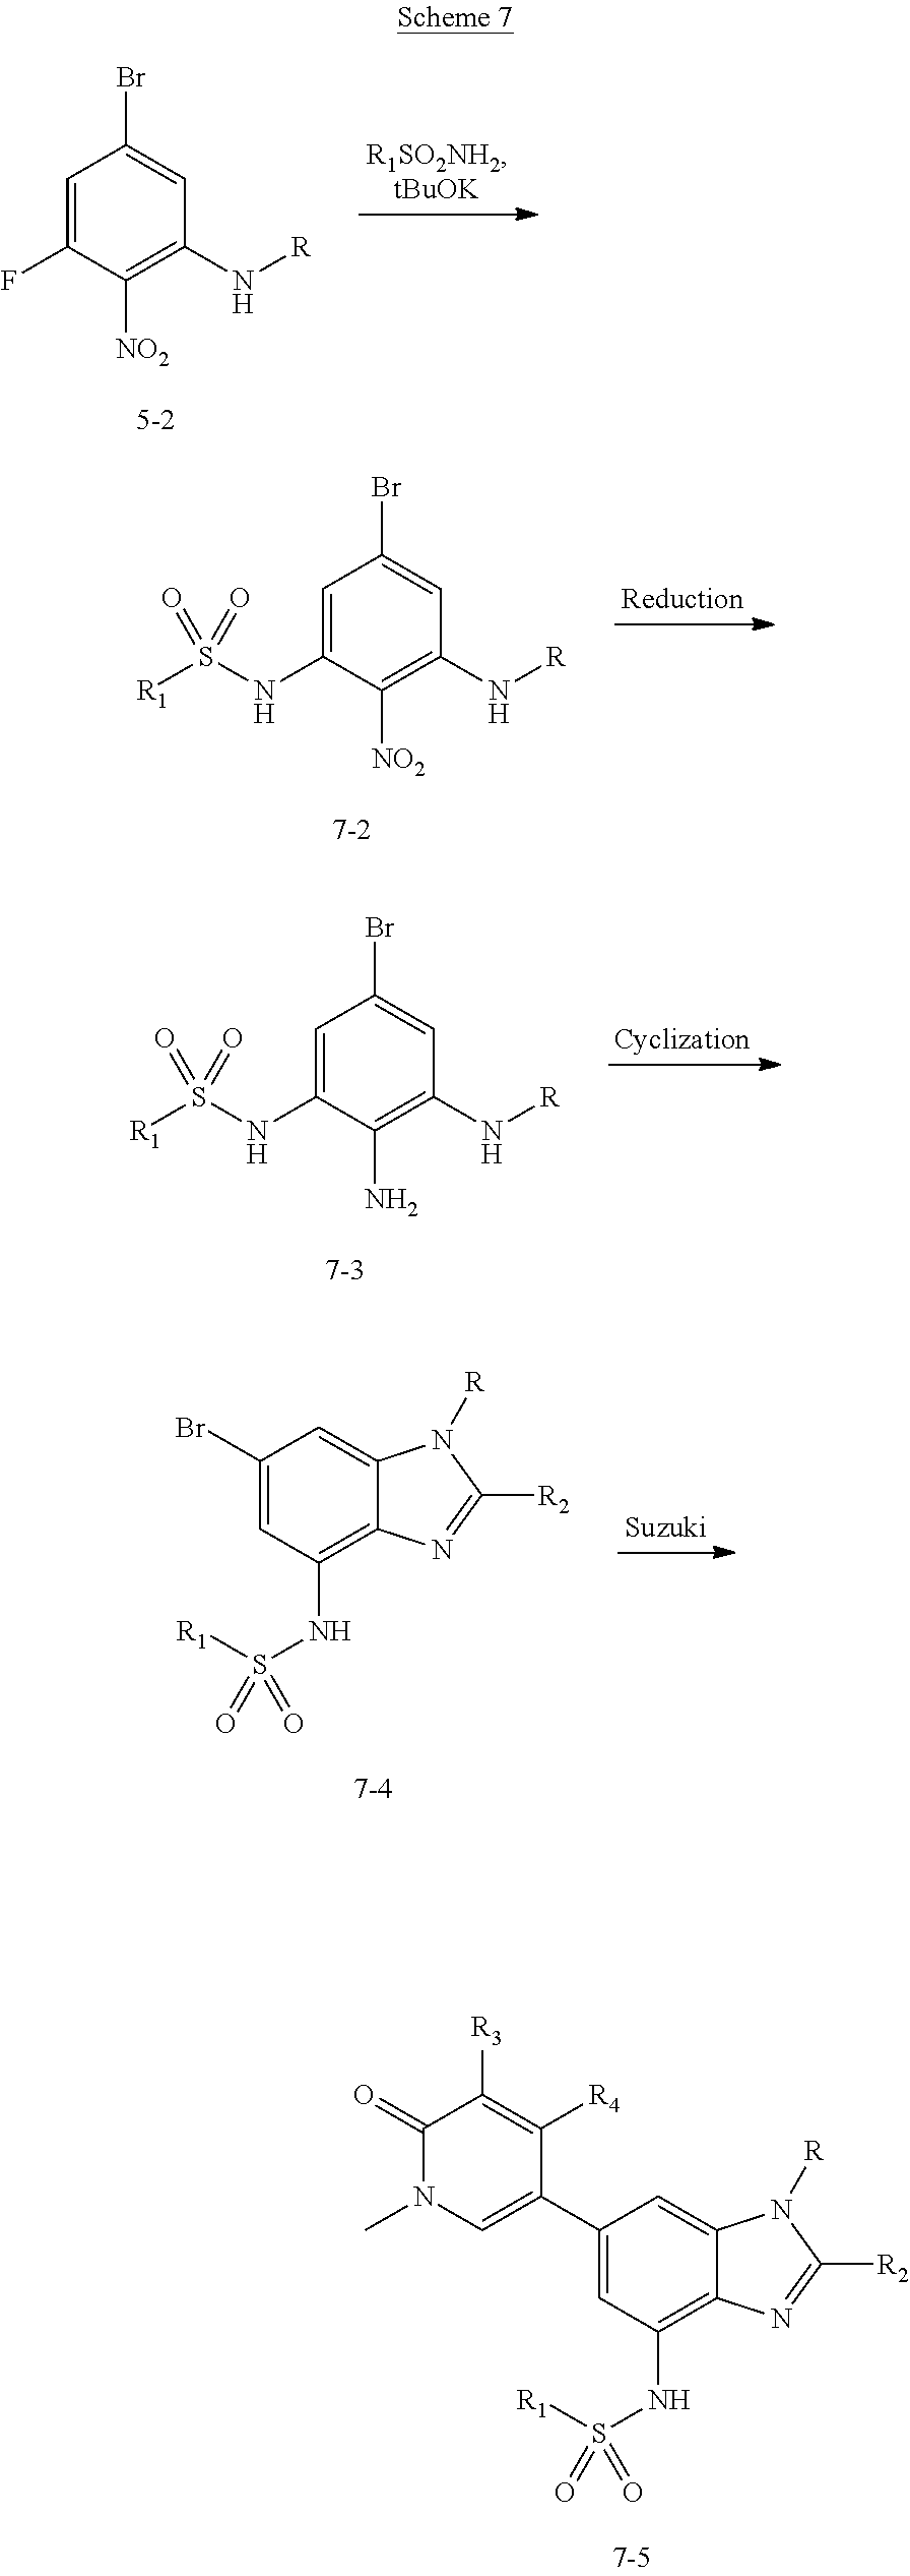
C1=C(F)C([NO2])=C(N[R])C=C1Br.C1=C(NS([R1])(=O)=O)C([NO2])=C(N[R])C=C1Br.C1=C(NS([R1])(=O)=O)C(N)=C(N[R])C=C1Br.C1(Br)=CC(NS(=O)([R1])=O)=C2C(=C1)N([R])C([R2])=N2.C1(C2=CN(C)C(=O)C([R3])=C2[R4])=CC(NS(=O)([R1])=O)=C2C(=C1)N([R])C([R2])=N2
